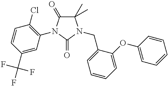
C1(C)(C)C(=O)N(C2=C(Cl)C=CC(C(F)(F)F)=C2)C(=O)N1CC1=CC=CC=C1OC1=CC=CC=C1
